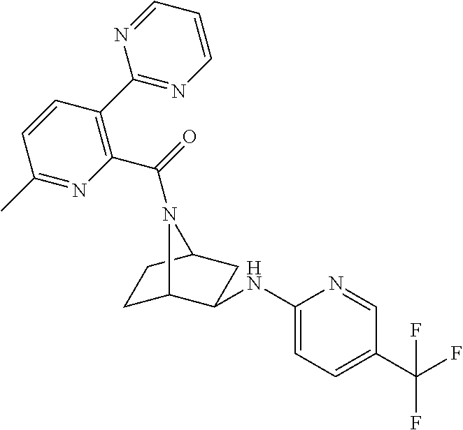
C1C2C(NC3=CC=C(C(F)(F)F)C=N3)CC(C1)N2C(=O)C1=C(C2=NC=CC=N2)C=CC(C)=N1
